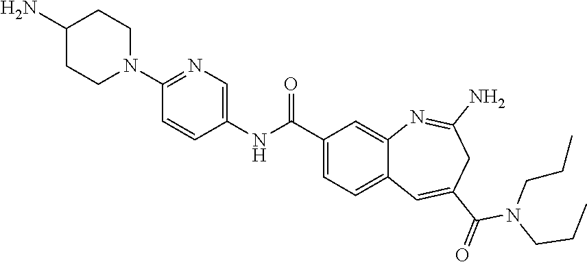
C1(N2CCC(N)CC2)=NC=C(NC(C2=CC=C3C(=C2)N=C(N)CC(C(=O)N(CCC)CCC)=C3)=O)C=C1
